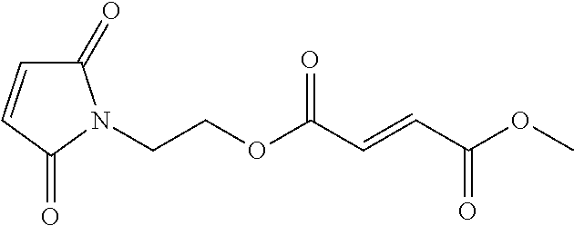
O=C1N(CCOC(C=CC(OC)=O)=O)C(=O)C=C1
